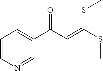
C1=CN=CC(C(C=C(SC)SC)=O)=C1
